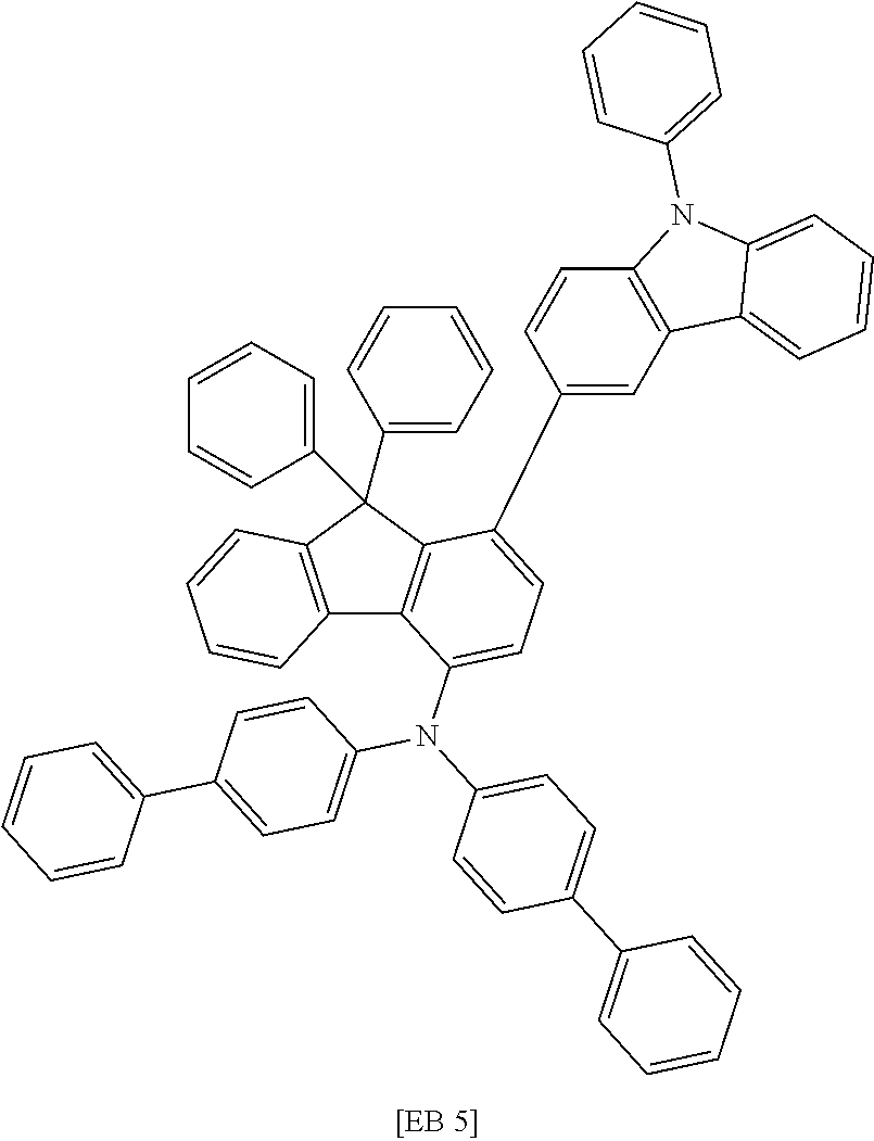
C1(C2=CC=C(N(C3=CC=C(C4=CC=CC=C4)C=C3)C3=CC=C(C4=CC=CC=C4)C=C3)C3=C2C(C2=CC=CC=C2)(C2=CC=CC=C2)C2=C3C=CC=C2)=CC2=C(C=C1)N(C1=CC=CC=C1)C1=CC=CC=C21
